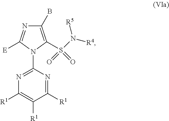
C1(B)=C(S(N([R4])[R5])(=O)=O)N(C2=NC([R1])=C([R1])C([R1])=N2)C([E])=N1
